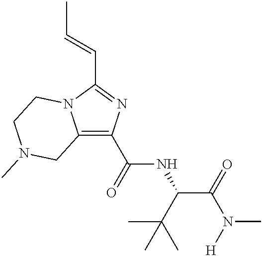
C12=C(C(=O)NC(C(=O)N([H])C)C(C)(C)C)N=C(C=CC)N1CCN(C)C2
